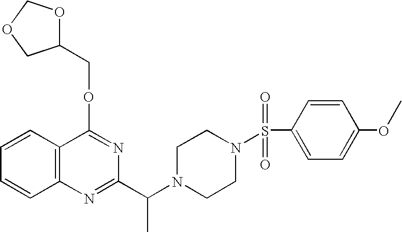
C1=CC2=C(C=C1)N=C(C(N1CCN(S(C3=CC=C(OC)C=C3)(=O)=O)CC1)C)N=C2OCC1OCOC1
